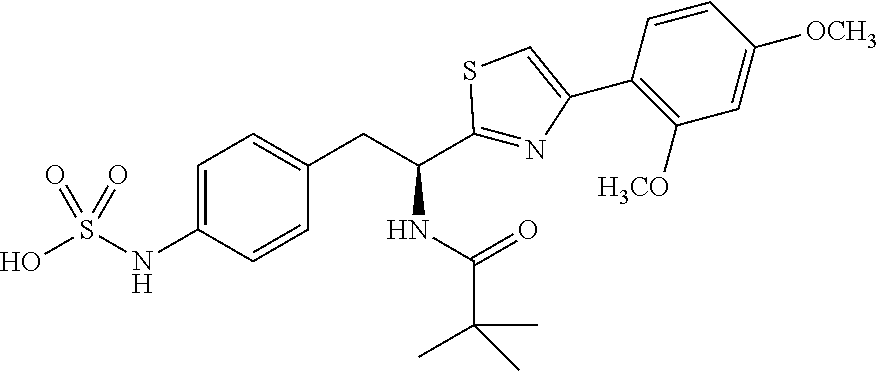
C1=C(NS(O)(=O)=O)C=CC(CC(C2=NC(C3=C([H3CO])C=C([OCH3])C=C3)=CS2)NC(C(C)(C)C)=O)=C1
